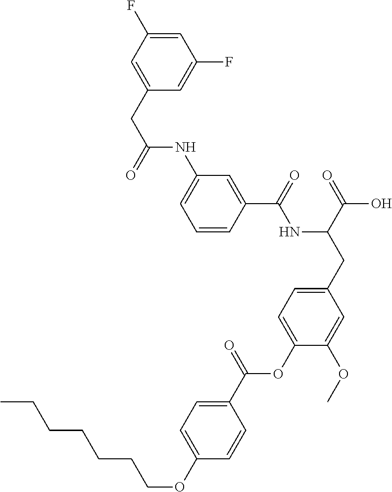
C1=CC(C(=O)NC(CC2=CC=C(OC(C3=CC=C(OCCCCCCC)C=C3)=O)C(OC)=C2)C(=O)O)=CC(NC(CC2=CC(F)=CC(F)=C2)=O)=C1
